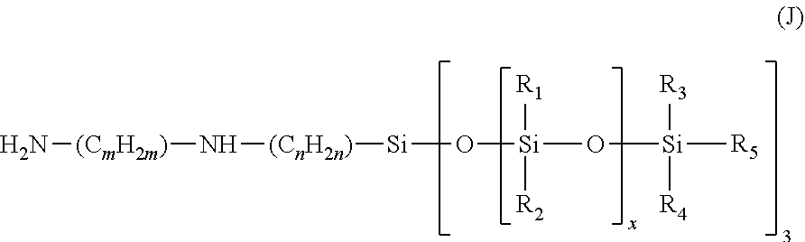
O([Si](O[Si]([R5])([R3])[R4])([R1])[R2])[Si][(CnH2n)]N[(CmH2m)]N
